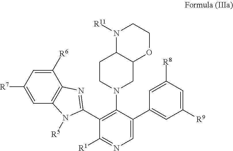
C1CN(C2=C(C3=NC4=C(N3[R5])C=C([R7])C=C4[R6])C([R1])=NC=C2C2=CC([R9])=CC([R8])=C2)CC2C1N([R11])CCO2
